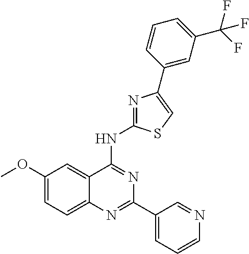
C1(OC)=CC=C2C(=C1)C(NC1=NC(C3=CC(C(F)(F)F)=CC=C3)=CS1)=NC(C1=CC=CN=C1)=N2
